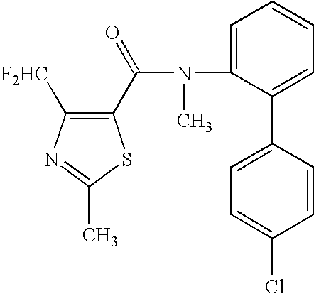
C1(C(=O)N(C2=CC=CC=C2C2=CC=C(Cl)C=C2)C)=C([F2HC])N=C(C)S1
